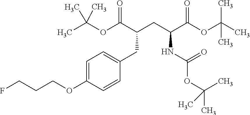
C(OC(C(CC(C(OC(C)(C)C)=O)NC(OC(C)(C)C)=O)CC1=CC=C(OCCCF)C=C1)=O)(C)(C)C
